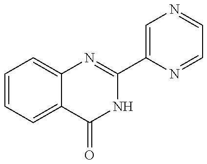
C1=CC=C2C(=C1)N=C(C1=CN=CC=N1)NC2=O
